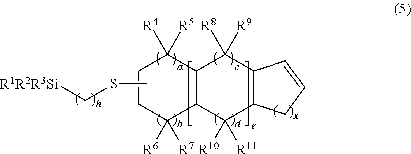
CSC[R1R2R3Si].C1CC([R6])([R7])C2C(C1([R4])[R5])C([R8])([R9])C1C(C2([R10])[R11])CC=C1
